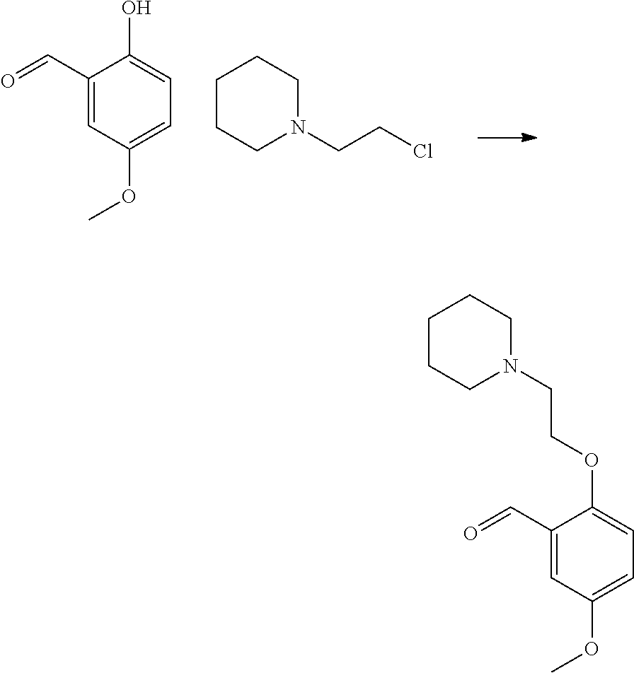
C1(C=O)=CC(OC)=CC=C1O.C1CCN(CCCl)CC1.C1(C=O)=CC(OC)=CC=C1OCCN1CCCCC1
